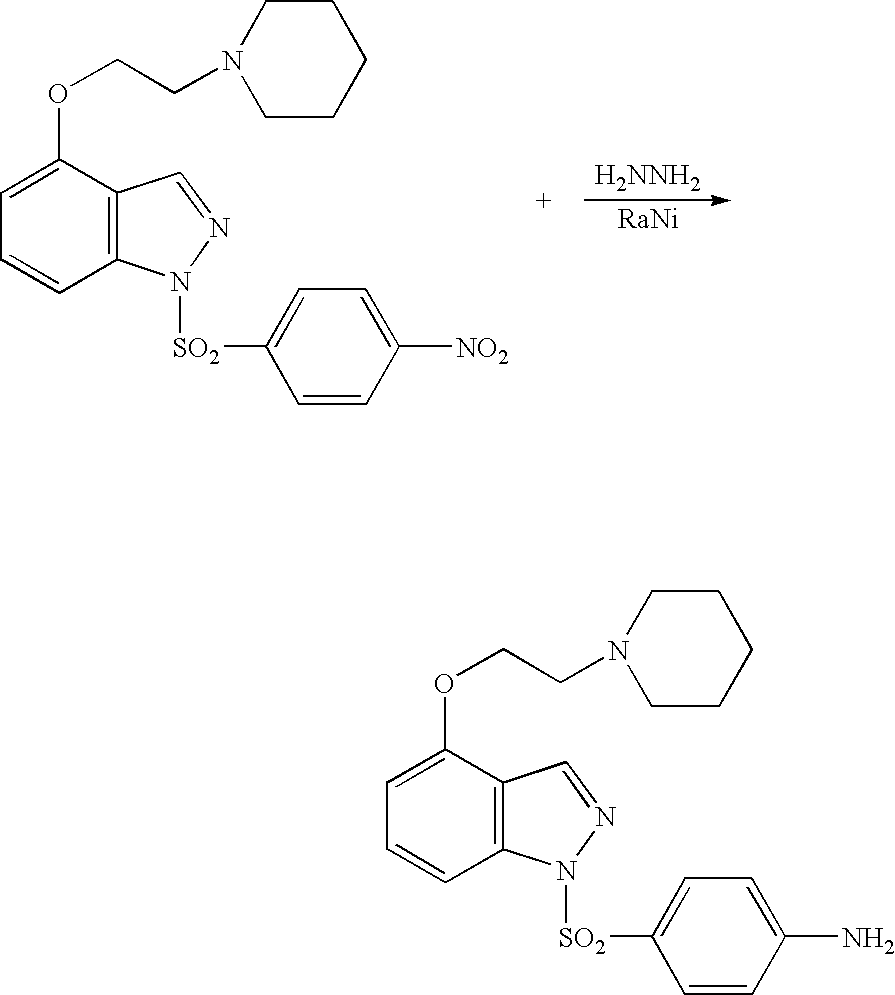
[H2NNH2].[RaNi].C12=C(C(OCCN3CCCCC3)=CC=C1)C=NN2[SO2]C1=CC=C([NO2])C=C1.C12=C(C(OCCN3CCCCC3)=CC=C1)C=NN2[SO2]C1=CC=C(N)C=C1
